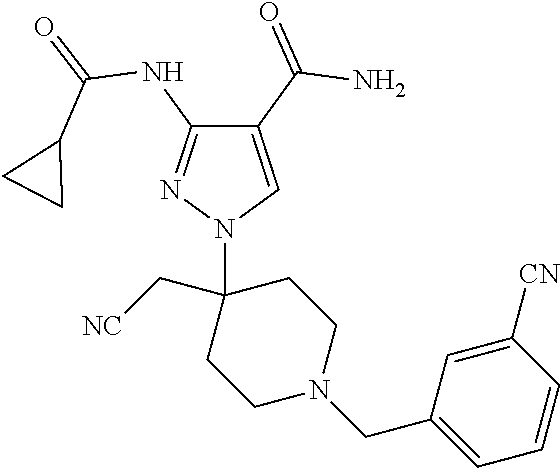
C1(C(=O)N)=CN(C2(C[NC])CCN(CC3=CC=CC([CN])=C3)CC2)N=C1NC(=O)C1CC1
